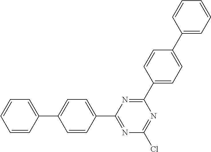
C1=CC(C2=CC=C(C3=NC(Cl)=NC(C4=CC=C(C5=CC=CC=C5)C=C4)=N3)C=C2)=CC=C1
